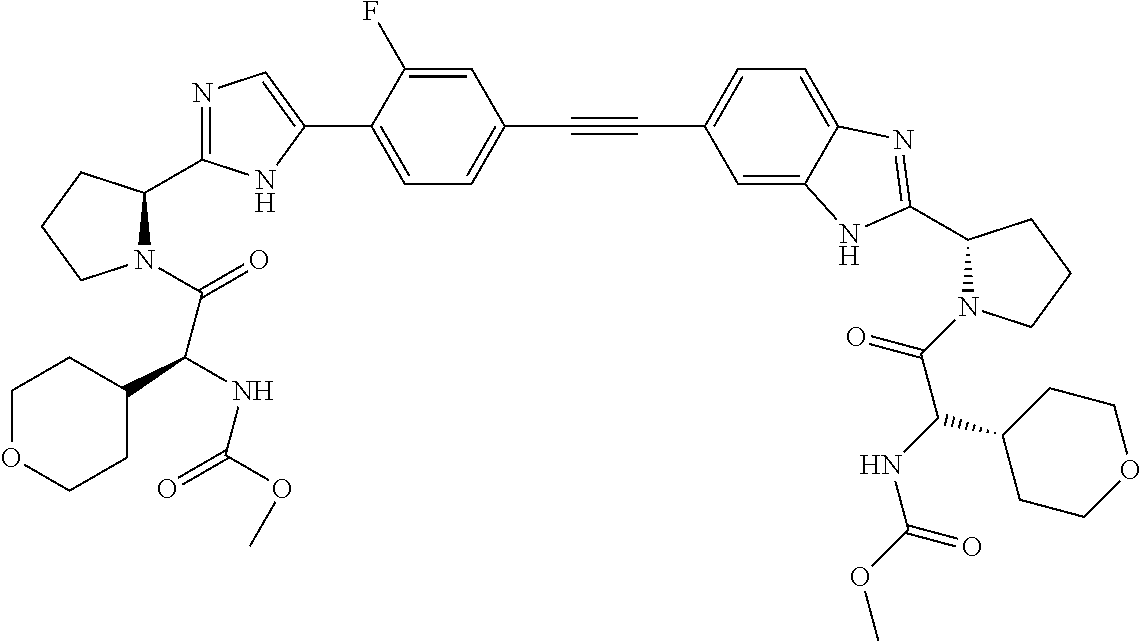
C1=C(C2=CN=C(C3N(C(C(C4CCOCC4)NC(=O)OC)=O)CCC3)N2)C(F)=CC(C#CC2=CC=C3C(=C2)NC(C2N(C(=O)C(NC(OC)=O)C4CCOCC4)CCC2)=N3)=C1
